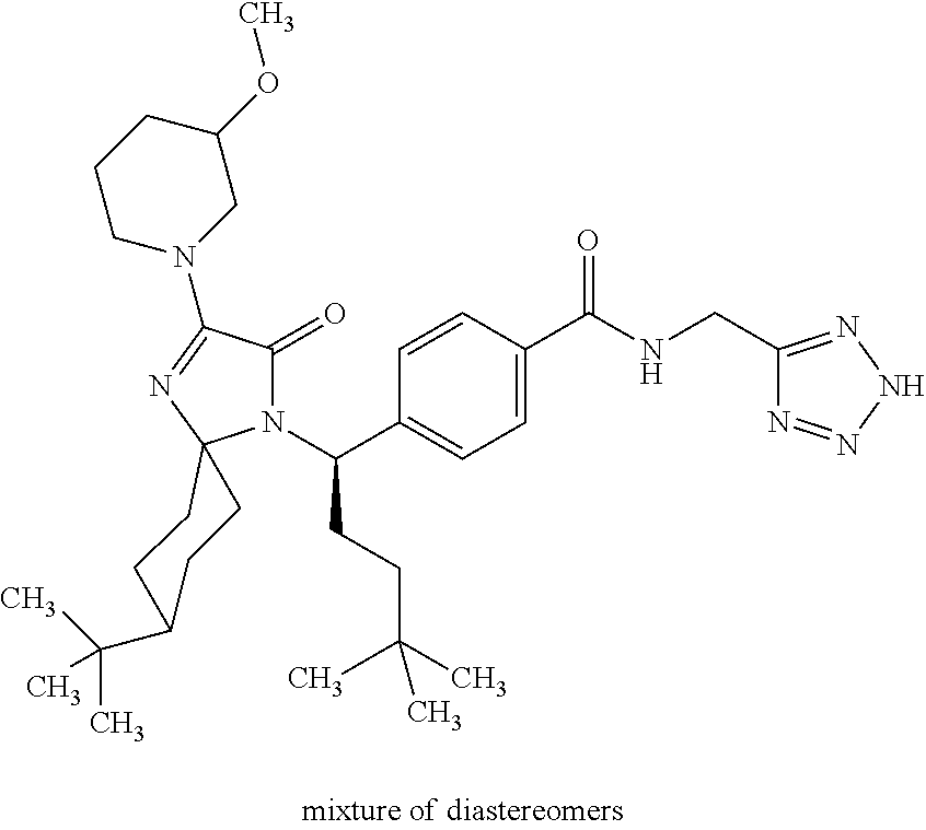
C1C(C(C)(C)C)CCC2(C1)N(C(CCC(C)(C)C)C1=CC=C(C(=O)NCC3=NNN=N3)C=C1)C(=O)C(N1CC(OC)CCC1)=N2
